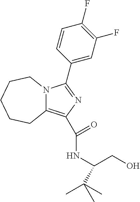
C12=C(C(NC(CO)C(C)(C)C)=O)N=C(C3=CC(F)=C(F)C=C3)N1CCCCC2
